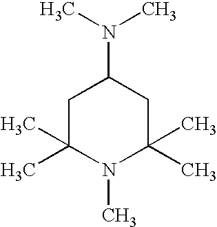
C1C(C)(C)N(C)C(C)(C)CC1N(C)C
